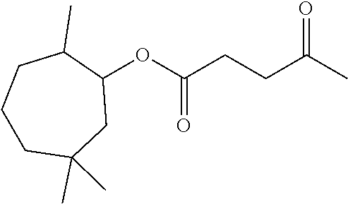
C1(OC(CCC(C)=O)=O)C(C)CCCC(C)(C)C1
